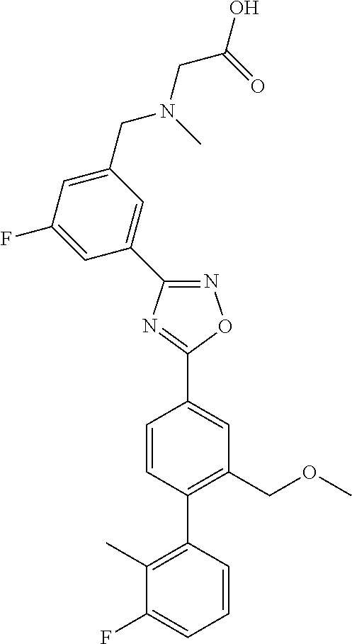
C1=CC(C2=C(C)C(F)=CC=C2)=C(COC)C=C1C1=NC(C2=CC(CN(C)CC(=O)O)=CC(F)=C2)=NO1
